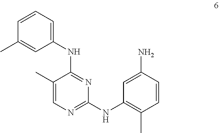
C1(C)=CN=C(NC2=C(C)C=CC(N)=C2)N=C1NC1=CC=CC(C)=C1
